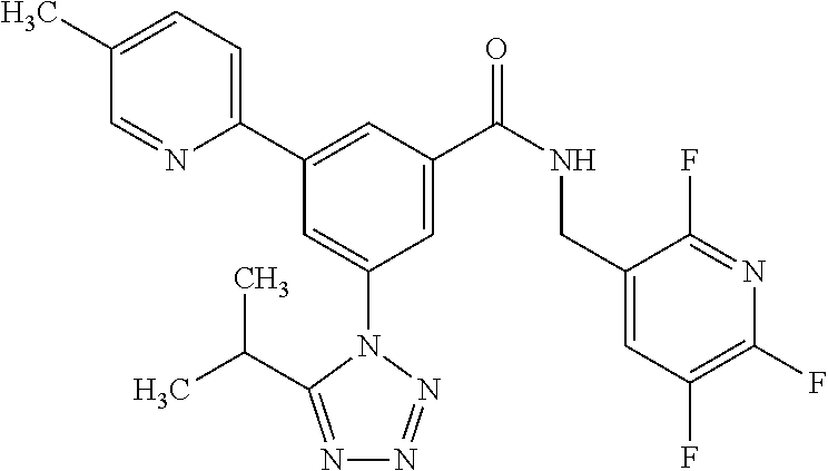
C1=C(C)C=NC(C2=CC(C(NCC3=CC(F)=C(F)N=C3F)=O)=CC(N3C(C(C)C)=NN=N3)=C2)=C1
